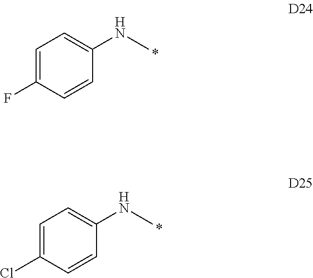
C1=C(F)C=CC(NC)=C1.C1=C(Cl)C=CC(NC)=C1
